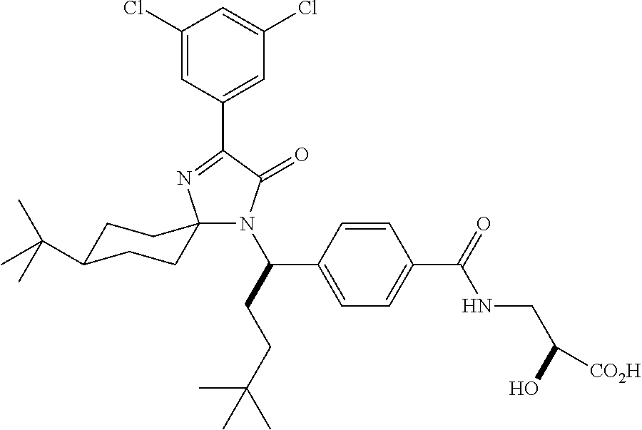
C1(Cl)=CC(C2=NC3(N(C(C4=CC=C(C(NCC([CO2H])O)=O)C=C4)CCC(C)(C)C)C2=O)CCC(C(C)(C)C)CC3)=CC(Cl)=C1
